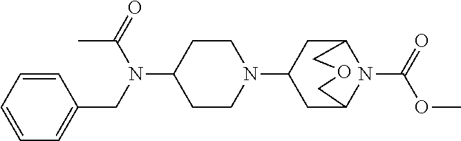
C1(N(C(=O)C)CC2=CC=CC=C2)CCN(C2CC3N(C(=O)OC)C(C2)COC3)CC1
